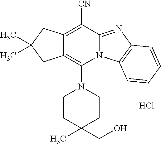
Cl.C1CC(C)(CO)CCN1C1=C2C(=C([CN])C3=NC4=C(N13)C=CC=C4)CC(C)(C)C2
